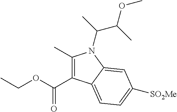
C1(C)=C(C(OCC)=O)C2=CC=C([SO2Me])C=C2N1C(C)C(OC)C
